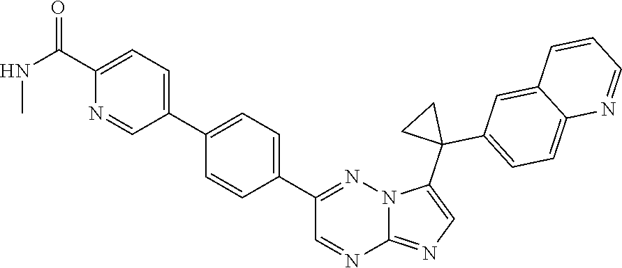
C1(C2=CC=C(C3=CC=C(C(NC)=O)N=C3)C=C2)=NN2C(=NC=C2C2(C3=CC=C4C(=C3)C=CC=N4)CC2)N=C1
